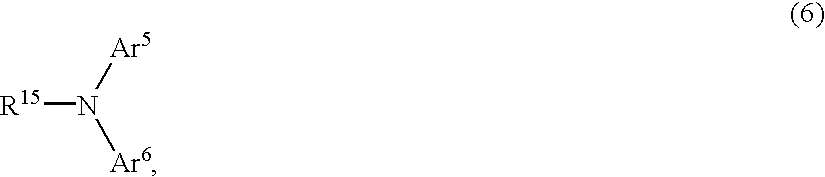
[R15]N([Ar5])[Ar6]
